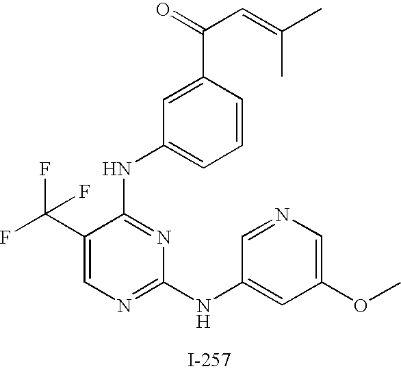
N(C1=NC(NC2=CC(OC)=CN=C2)=NC=C1C(F)(F)F)C1=CC=CC(C(C=C(C)C)=O)=C1
